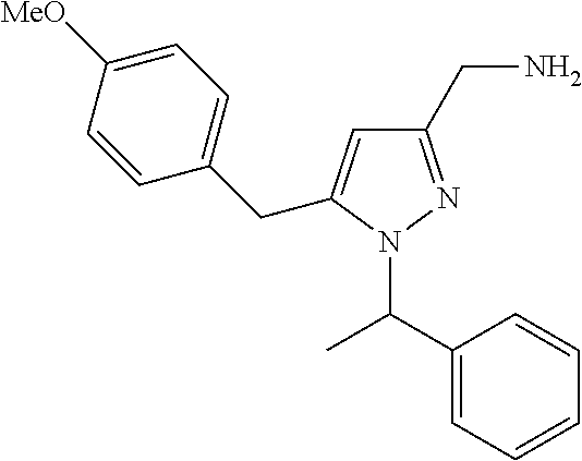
CC(C1=CC=CC=C1)N1N=C(CN)C=C1CC1=CC=C([MeO])C=C1
